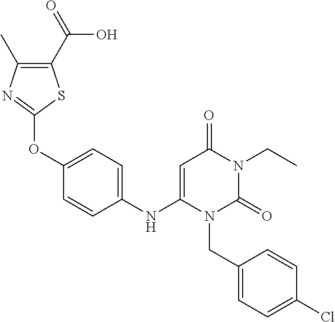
C1(NC2=CC(=O)N(CC)C(=O)N2CC2=CC=C(Cl)C=C2)=CC=C(OC2=NC(C)=C(C(=O)O)S2)C=C1
